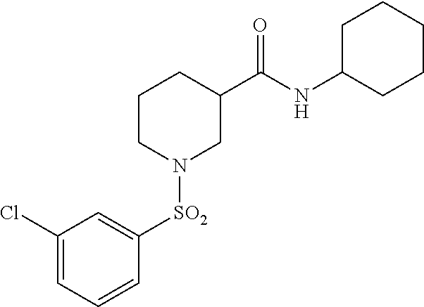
C1CN([SO2]C2=CC(Cl)=CC=C2)CC(C(NC2CCCCC2)=O)C1
